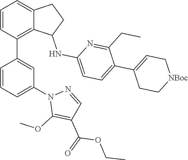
C1=CC(C2=CC(N3C(OC)=C(C(OCC)=O)C=N3)=CC=C2)=C2C(=C1)CCC2NC1=CC=C(C2=CC[NBoc]CC2)C(CC)=N1
